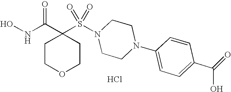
C1(S(N2CCN(C3=CC=C(C(O)=O)C=C3)CC2)(=O)=O)(C(NO)=O)CCOCC1.Cl
